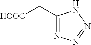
C1(C[HOOC])=NN=NN1
